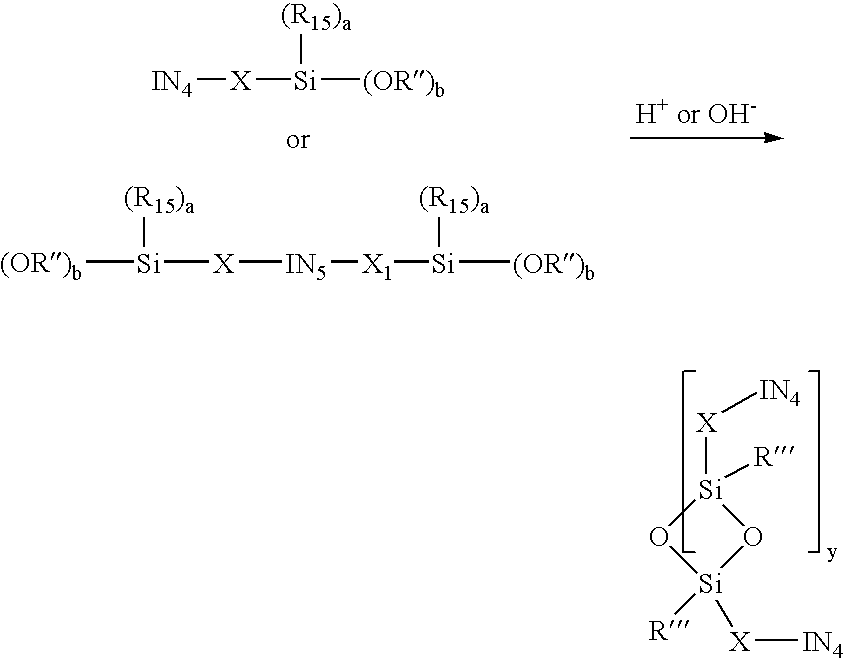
[(OR)b][Si]([X][IN4])[(R15)a].[(OR)b][Si]([X][IN5][X1][Si]([(OR)b])[(R15)a])[(R15)a].[Si]1([X][IN4])([R])O[Si]([R])([X][IN4])O1
